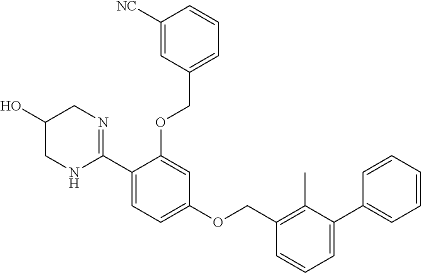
C1=CC=CC=C1C1=CC=CC(COC2=CC=C(C3=NCC(O)CN3)C(OCC3=CC=CC([NC])=C3)=C2)=C1C
